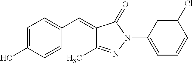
C1=C(O)C=CC(C=C2C(C)=NN(C3=CC=CC(Cl)=C3)C2=O)=C1
